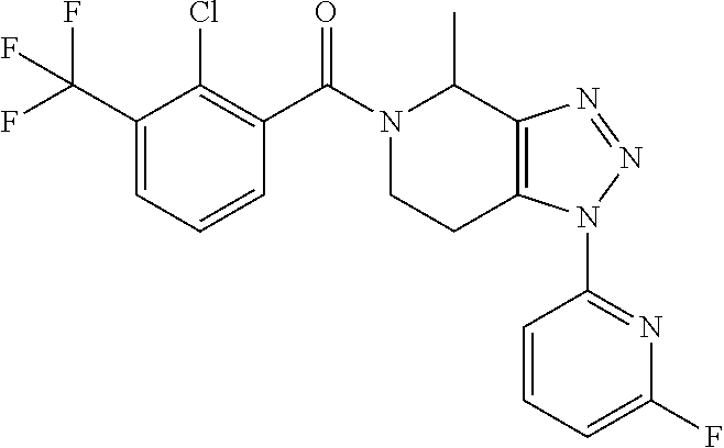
C1(C(F)(F)F)=CC=CC(C(N2CCC3=C(C2C)N=NN3C2=NC(F)=CC=C2)=O)=C1Cl
